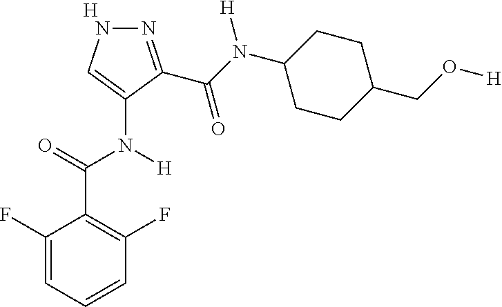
[H].C1=CC=C(F)C(C(=O)N(C2=CNN=C2C(N(C2CCC(CO[H])CC2)[H])=O)[H])=C1F
